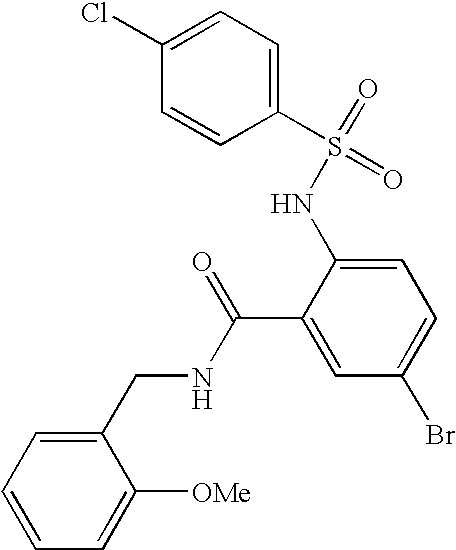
C1=CC(S(=O)(NC2=CC=C(Br)C=C2C(NCC2=CC=CC=C2[OMe])=O)=O)=CC=C1Cl
